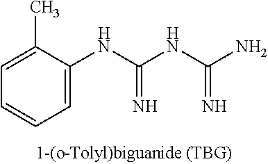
C1=C(NC(NC(N)=N)=N)C(C)=CC=C1
